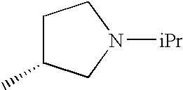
C1C(C)CN([iPr])C1
